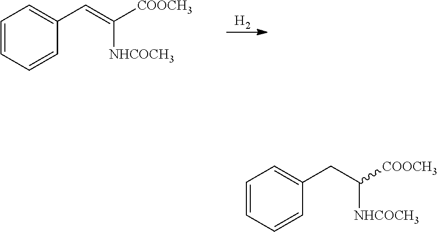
[H2].C1=CC=CC(C=C([COOCH3])[NHCOCH3])=C1.C1=CC=CC(CC([COOCH3])[NHCOCH3])=C1
